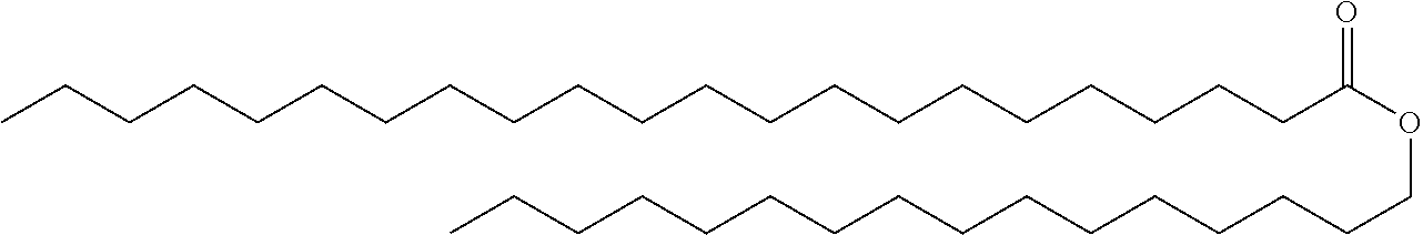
CCCCCCCCCCCCCCCCCCCCCC(OCCCCCCCCCCCCCCCC)=O
